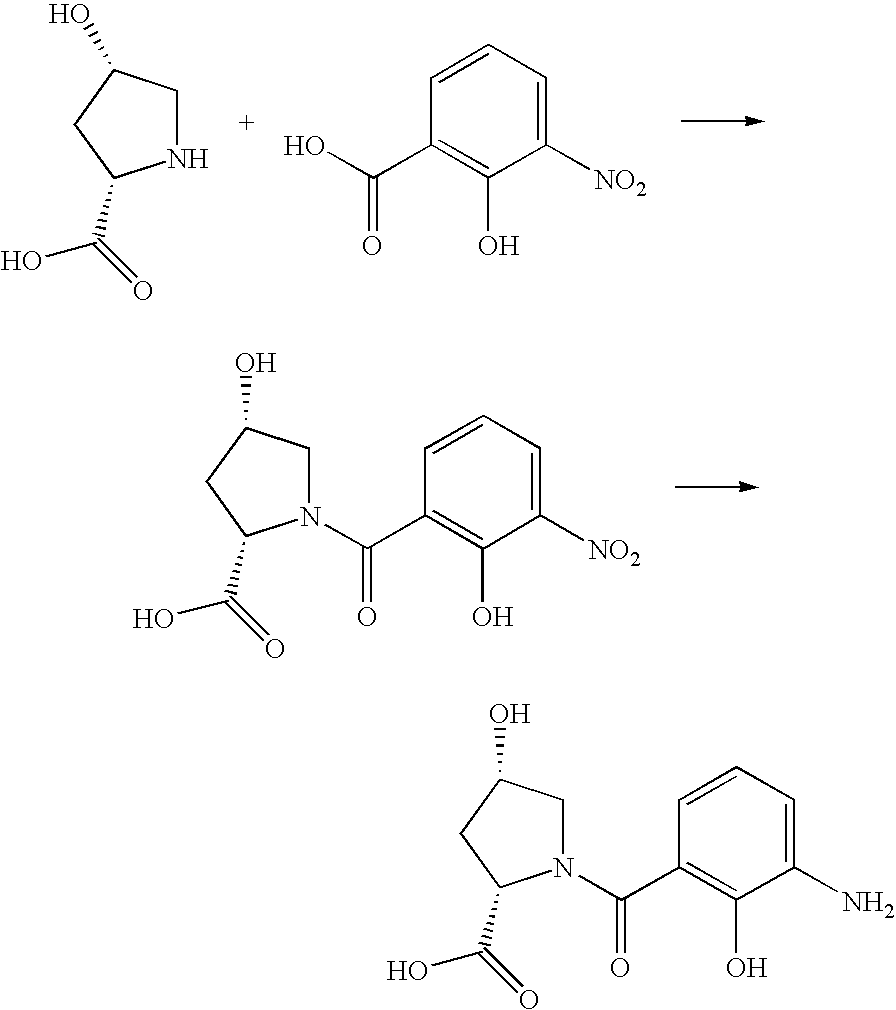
N1CC(O)CC1C(=O)O.OC(C1=C(O)C([NO2])=CC=C1)=O.C(C1=C(O)C([NO2])=CC=C1)(=O)N1CC(O)CC1C(=O)O.C(C1=C(O)C(N)=CC=C1)(=O)N1CC(O)CC1C(=O)O
